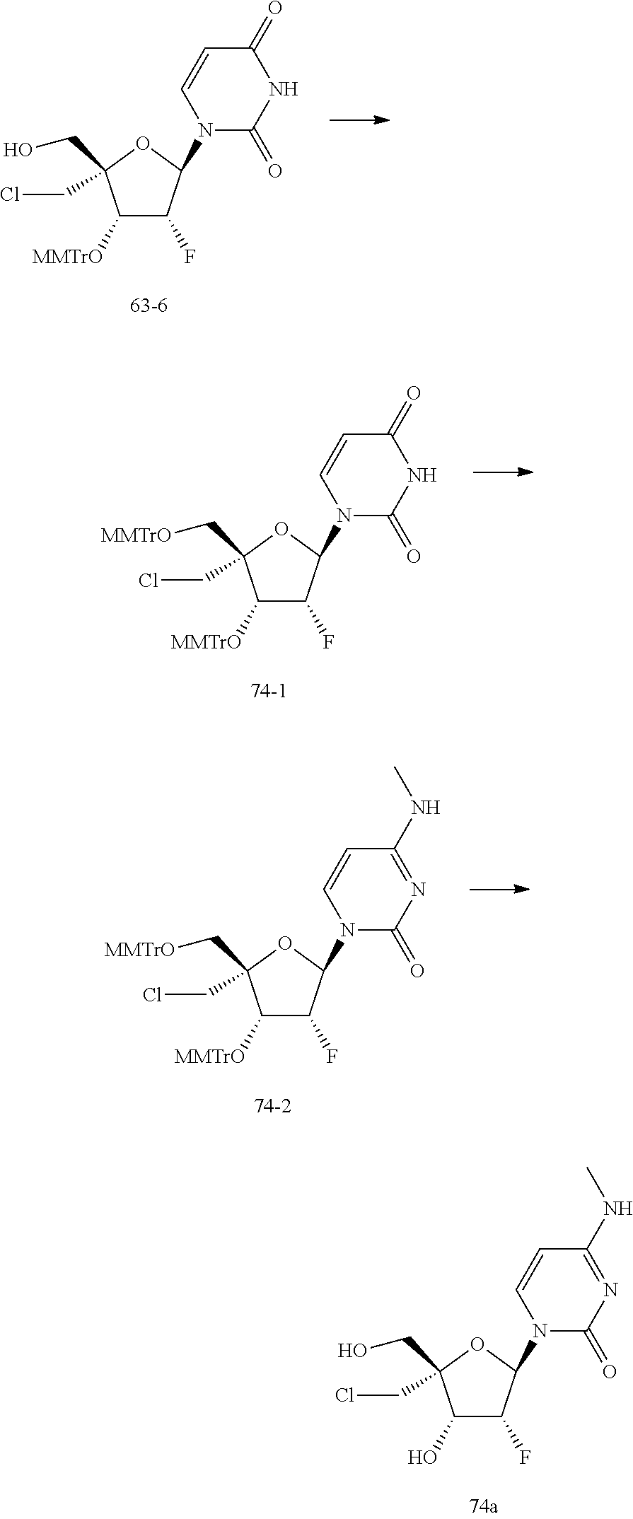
C1([MMTrO])C(F)C(N2C(=O)NC(=O)C=C2)OC1(CCl)CO.C1([MMTrO])C(F)C(N2C(=O)NC(=O)C=C2)OC1(CCl)C[MMTrO].C1([MMTrO])C(F)C(N2C(=O)N=C(NC)C=C2)OC1(CCl)C[MMTrO].C1(O)C(F)C(N2C(=O)N=C(NC)C=C2)OC1(CCl)CO
